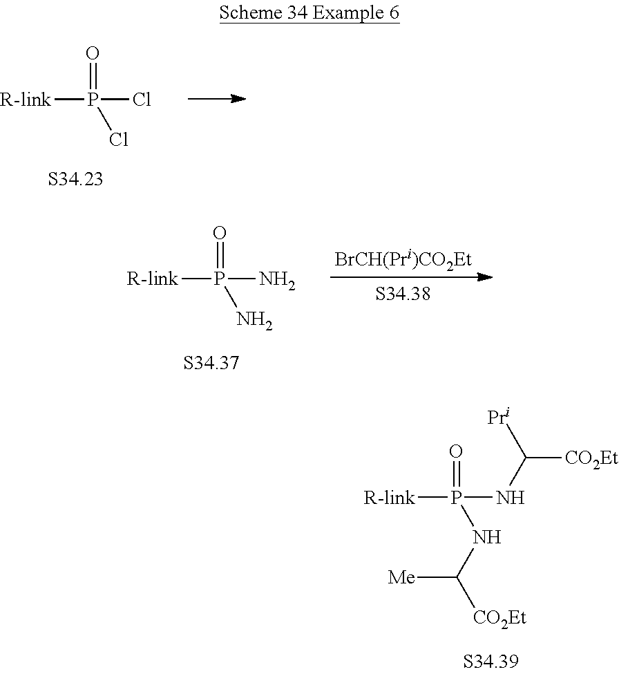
[R-link]P(NC([CO2Et])[Pri])(=O)NC([CO2Et])[Me].[R-link]P(Cl)(=O)Cl.[R-link]P(N)(=O)N
